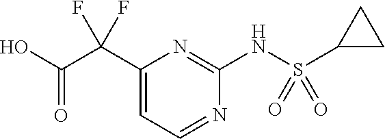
C1(C(C(O)=O)(F)F)=CC=NC(NS(C2CC2)(=O)=O)=N1
